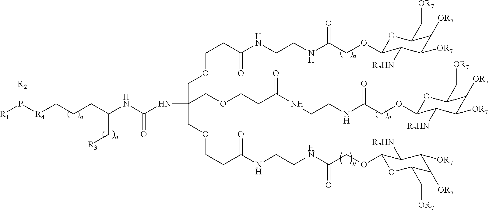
[R1]P([R4]CCCC(NC(NC(COCCC(NCCNC(COC1OC(C[OR7])C([OR7])C([OR7])C1[R7HN])=O)=O)(COCCC(=O)NCCNC(=O)COC1OC(C[OR7])C([OR7])C([OR7])C1[R7HN])COCCC(NCCNC(=O)COC1OC(C[OR7])C([OR7])C([OR7])C1[R7HN])=O)=O)C[R3])[R2]
